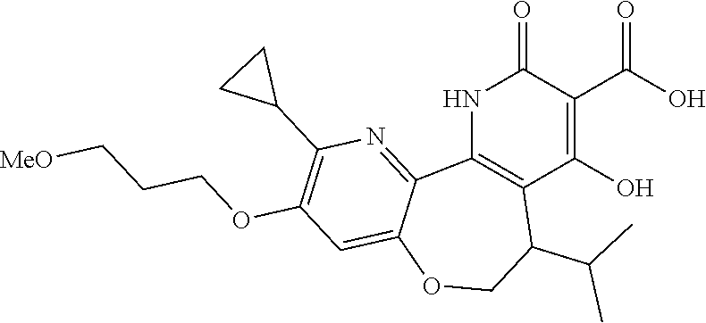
N1C2=C(C(O)=C(C(O)=O)C1=O)C(C(C)C)COC1=CC(OCCC[MeO])=C(C3CC3)N=C21
